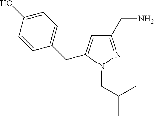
C(CN1N=C(CN)C=C1CC1=CC=C(O)C=C1)(C)C
